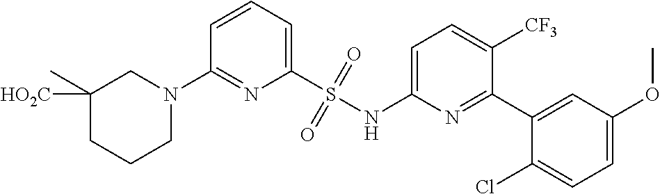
C1=CC=C(S(NC2=CC=C([CF3])C(C3=CC(OC)=CC=C3Cl)=N2)(=O)=O)N=C1N1CC(C)([HO2C])CCC1
